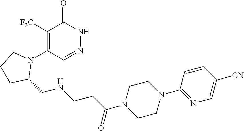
C1([F3C])=C(N2CCCC2CNCCC(N2CCN(C3=NC=C([CN])C=C3)CC2)=O)C=NNC1=O
